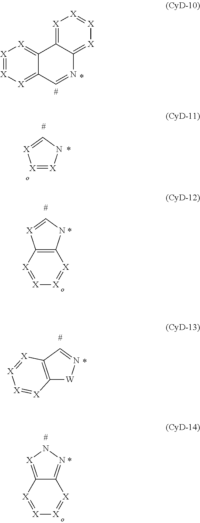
[X]1=[X][X]=C2C(=[X]1)C1=[X][X]=[X][X]=C1N=C2.[X]1=[X]NC=[X]1.C12=C([X]=CN1)[X]=[X][X]=[X]2.C12=C(C=N[W]1)[X]=[X][X]=[X]2.C12=NN[X]=C1[X]=[X][X]=[X]2
